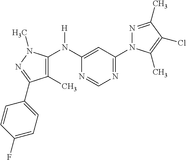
C1(C)=C(N(C2=CC(N3N=C(C)C(Cl)=C3C)=NC=N2)[H])N(C)N=C1C1=CC=C(F)C=C1
